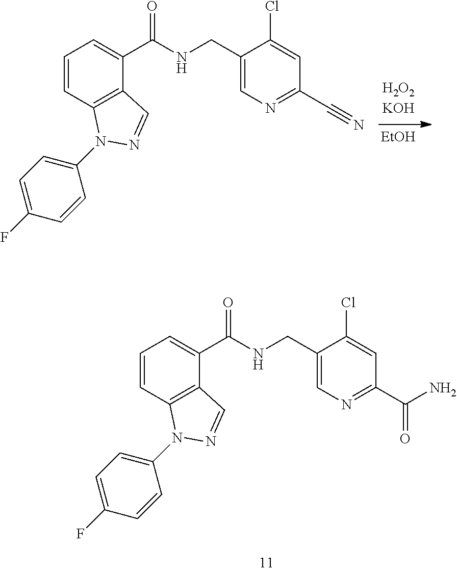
C1=CC2=C(C(C(NCC3=CN=C(C(N)=O)C=C3Cl)=O)=C1)C=NN2C1=CC=C(F)C=C1.C1=CC2=C(C(C(NCC3=CN=C(C#N)C=C3Cl)=O)=C1)C=NN2C1=CC=C(F)C=C1.[EtOH]
